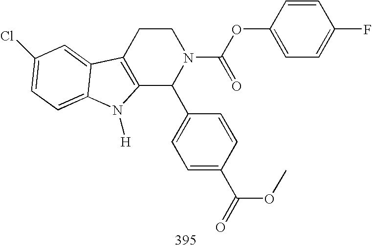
C12=C(CCN(C(OC3=CC=C(F)C=C3)=O)C1C1=CC=C(C(=O)OC)C=C1)C1=CC(Cl)=CC=C1N2[H]
